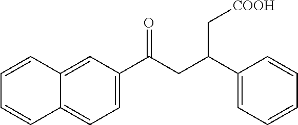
C1=C(C(CC(C2=CC=CC=C2)C[COOH])=O)C=C2C(=C1)C=CC=C2
